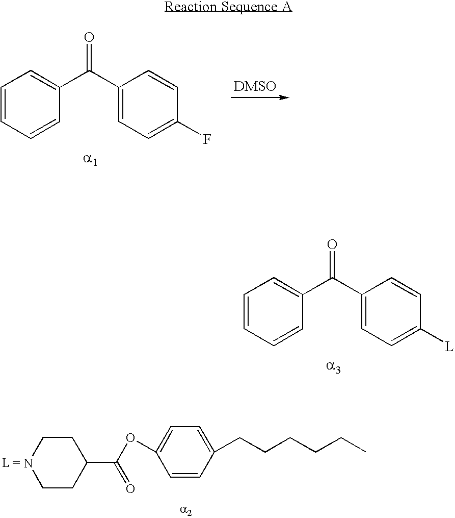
C1=CC(C(C2=CC=C(F)C=C2)=O)=CC=C1.C1=CC(C(C2=CC=C([L])C=C2)=O)=CC=C1.N1CCC(C(OC2=CC=C(CCCCCC)C=C2)=O)CC1
